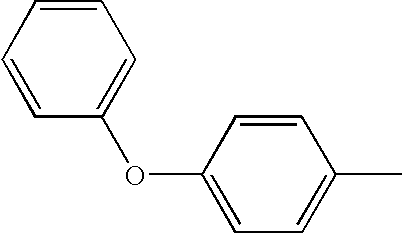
C1(OC2=CC=C(C)C=C2)=CC=CC=C1
